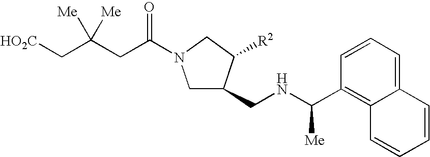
[HO2C]CC(CC(N1CC(CNC(C2=C3C(=CC=C2)C=CC=C3)[Me])C([R2])C1)=O)([Me])[Me]
